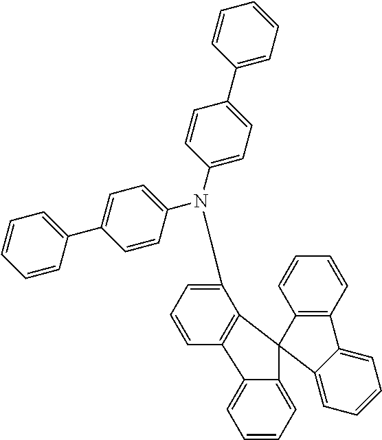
C1(C2=CC=C(N(C3=CC=C(C4=CC=CC=C4)C=C3)C3=CC=CC4=C3C3(C5=CC=CC=C45)C4=C(C=CC=C4)C4=CC=CC=C34)C=C2)=CC=CC=C1
